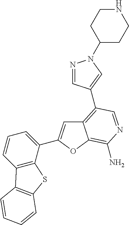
C12=C(C3=CN(C4CCNCC4)N=C3)C=NC(N)=C1OC(C1=CC=CC3=C1SC1=C3C=CC=C1)=C2
